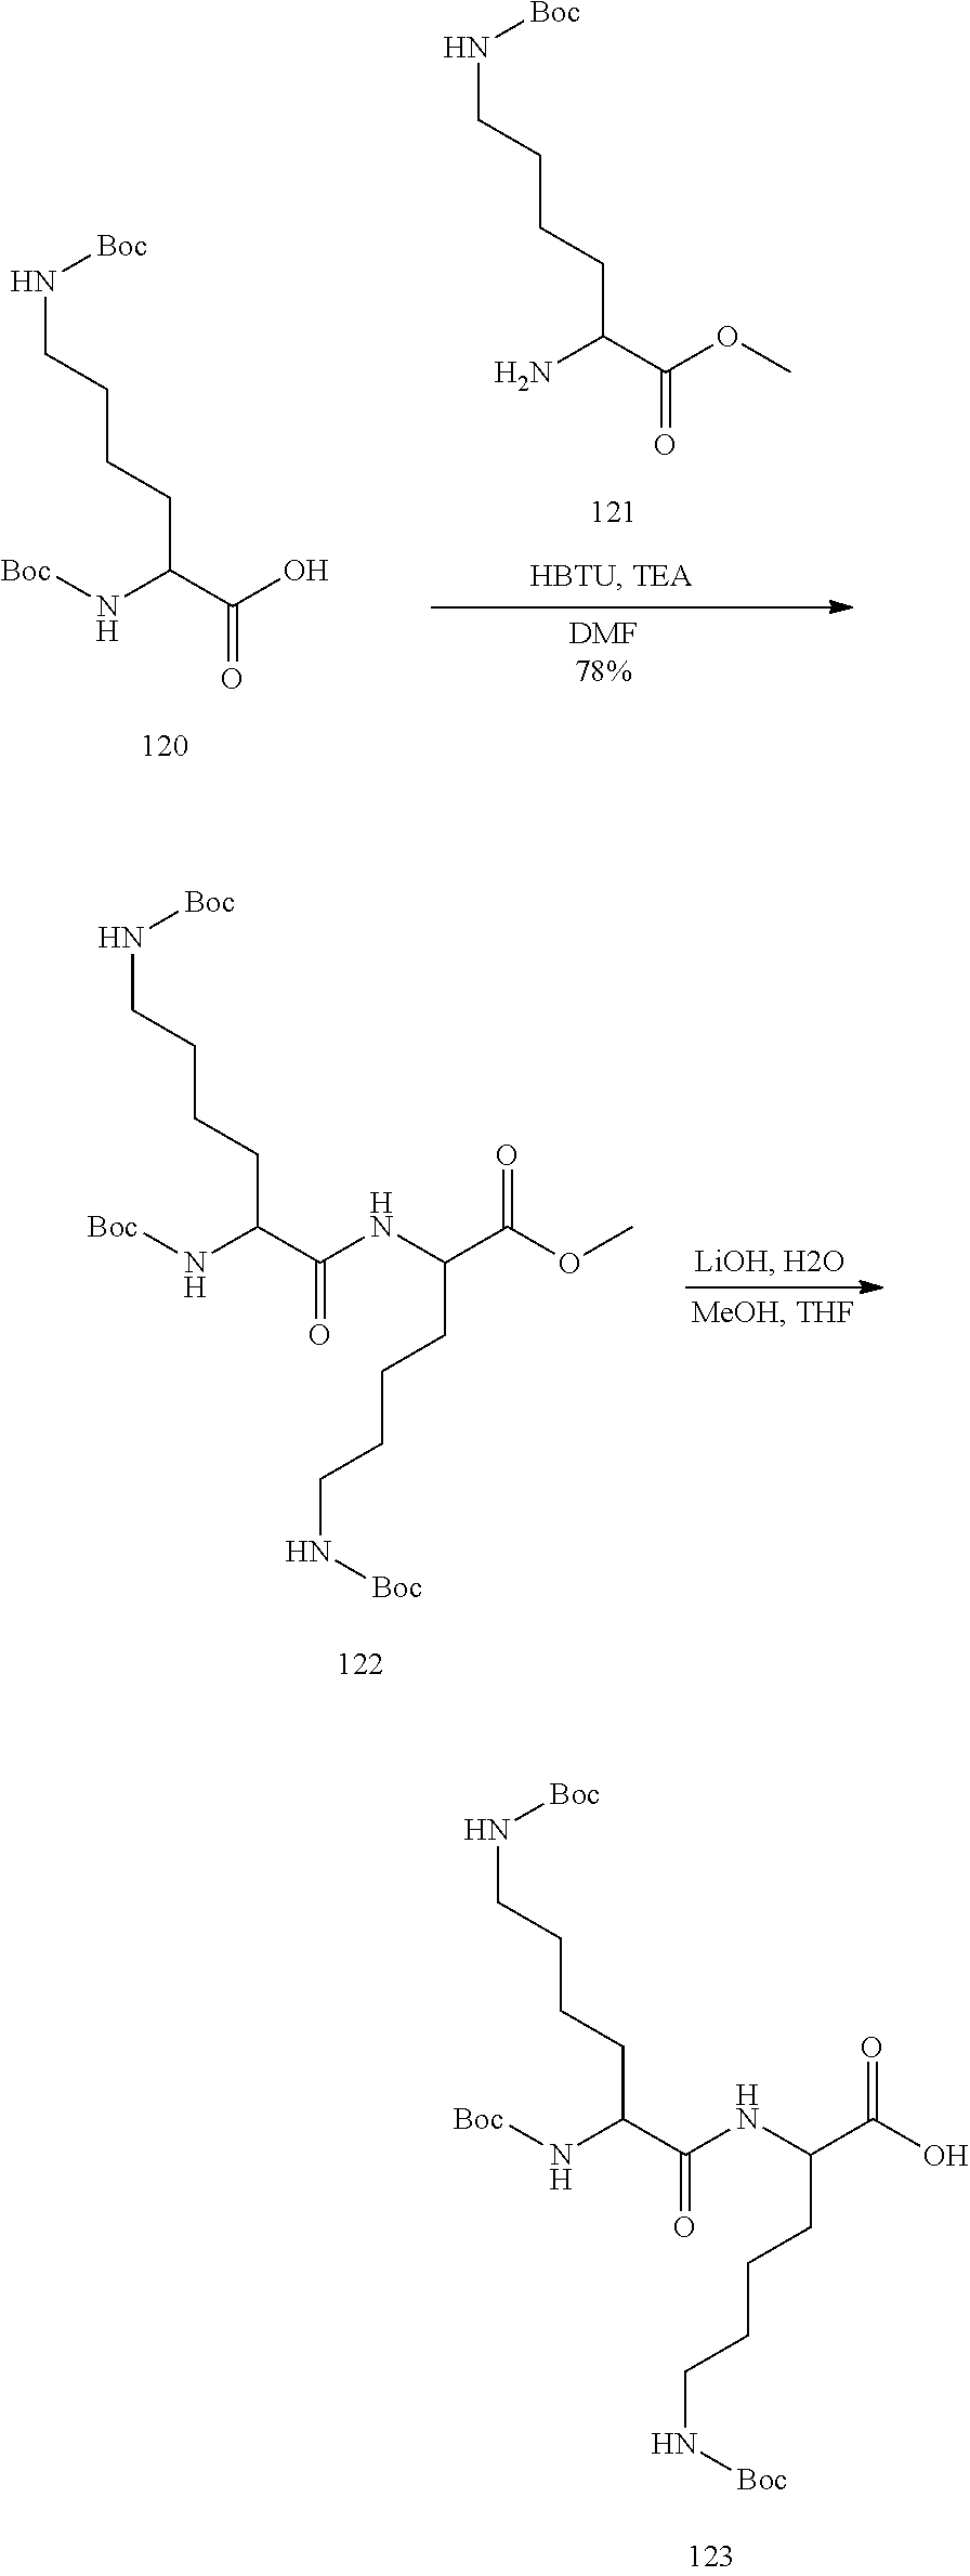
N(CCCCC(C(=O)OC)N)[Boc].N(CCCCC(C(=O)O)N[Boc])[Boc].N(CCCCC(C(=O)NC(C(OC)=O)CCCCN[Boc])N[Boc])[Boc].N(CCCCC(C(=O)NC(C(O)=O)CCCCN[Boc])N[Boc])[Boc]
